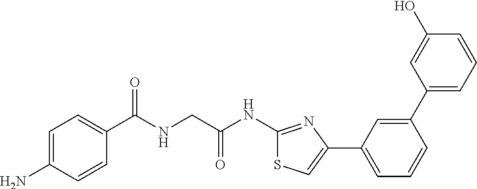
C1=C(N)C=CC(C(NCC(NC2=NC(C3=CC=CC(C4=CC=CC(O)=C4)=C3)=CS2)=O)=O)=C1
